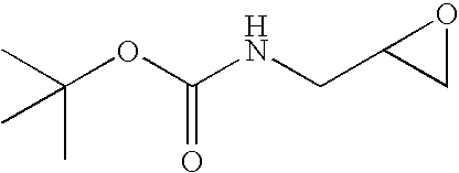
C(OC(NCC1CO1)=O)(C)(C)C
